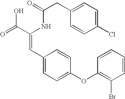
C(=O)(NC(C(=O)O)=CC1=CC=C(OC2=C(Br)C=CC=C2)C=C1)CC1=CC=C(Cl)C=C1
